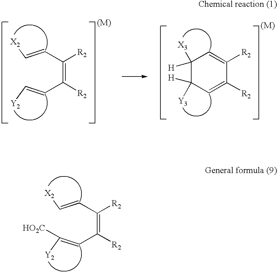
C(=C([R2])C=C[Y2])([R2])C=C[X2].C1([H])([X3])C([H])([Y3])C=C([R2])C([R2])=C1.C(=C([R2])C=C([Y2])[HO2C])([R2])C=C[X2]
